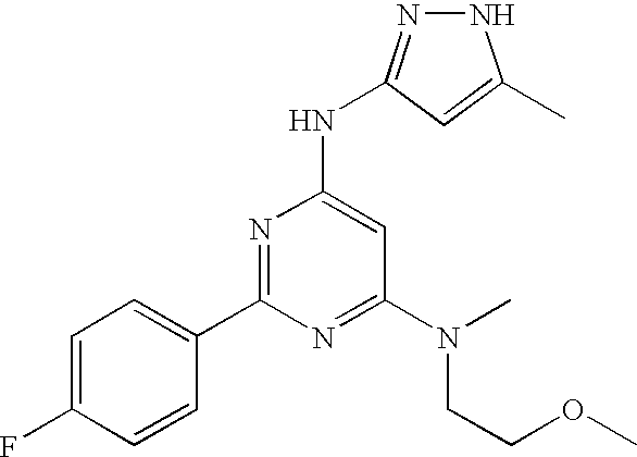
N1N=C(NC2=CC(N(CCOC)C)=NC(C3=CC=C(F)C=C3)=N2)C=C1C
